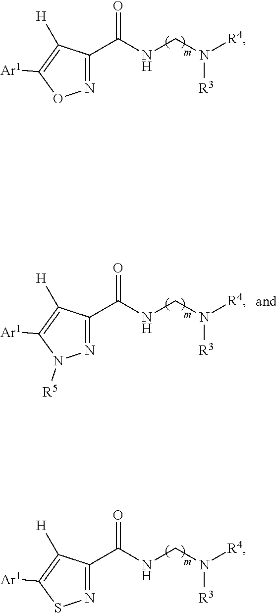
N1=C(C(NCN([R4])[R3])=O)C([H])=C([Ar1])O1.N1=C(C(NCN([R4])[R3])=O)C([H])=C([Ar1])S1.N1=C(C(NCN([R4])[R3])=O)C([H])=C([Ar1])N1[R5]
